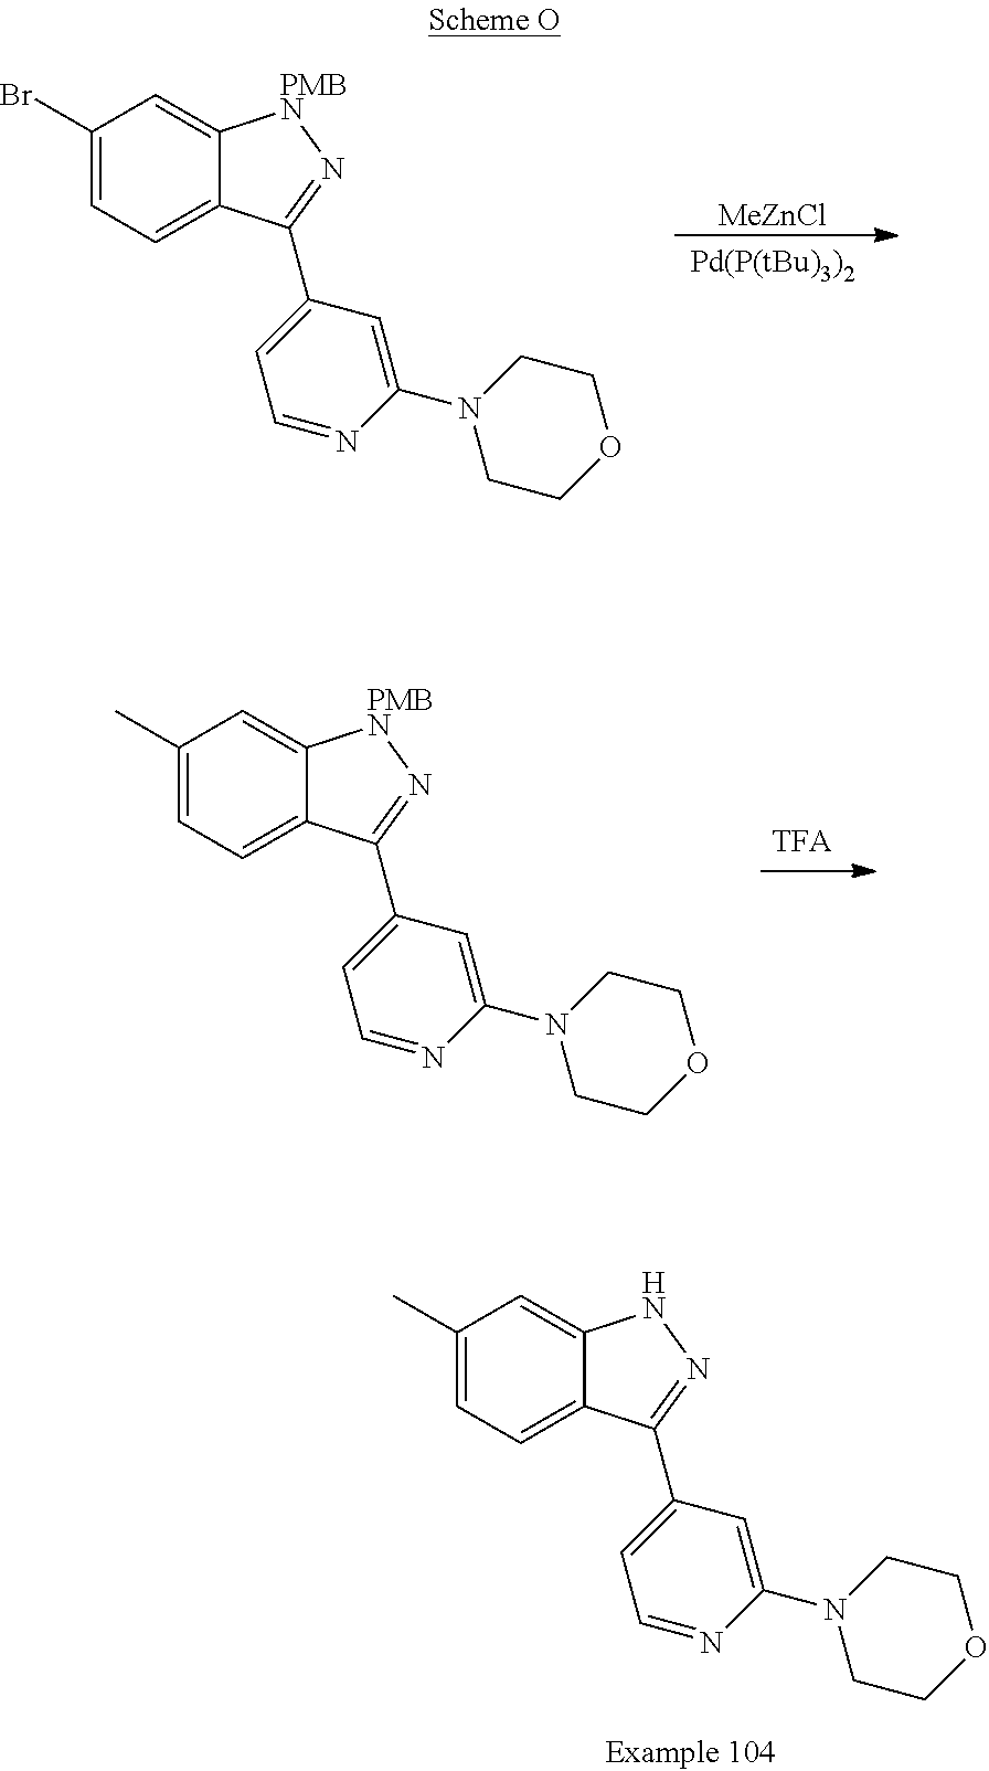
C1(Br)=CC=C2C(=C1)[PMBN]N=C2C1=CC=NC(N2CCOCC2)=C1.[Pd(P(tBu)3)2].[MeZnCl].C1(C)=CC=C2C(=C1)[PMBN]N=C2C1=CC=NC(N2CCOCC2)=C1.C1(C)=CC=C2C(=C1)NN=C2C1=CC=NC(N2CCOCC2)=C1
